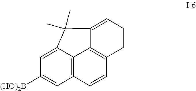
C12=C3C(=CC([(HO)2B])=C1)C(C)(C)C1=CC=CC(=C31)C=C2
